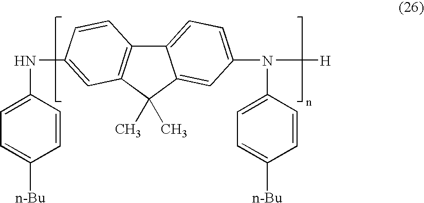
C12=CC=C(N(C3=CC=C([n-Bu])C=C3)[H])C=C1C(C)(C)C1=C2C=CC(NC2=CC=C([n-Bu])C=C2)=C1
